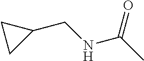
C1C(CNC(C)=O)C1
